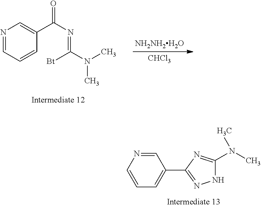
C1=NC=CC=C1C1=NNC(N(C)C)=N1.N1=CC=CC(C(N=C(N(C)C)[Bt])=O)=C1.[NH2NH2H2O].[CHCl3]
